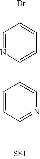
C1(C2=CC=C(Br)C=N2)=CN=C(C)C=C1
